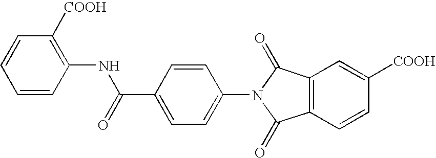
C1=CC([COOH])=C(NC(C2=CC=C(N3C(=O)C4=C(C3=O)C=CC([COOH])=C4)C=C2)=O)C=C1
